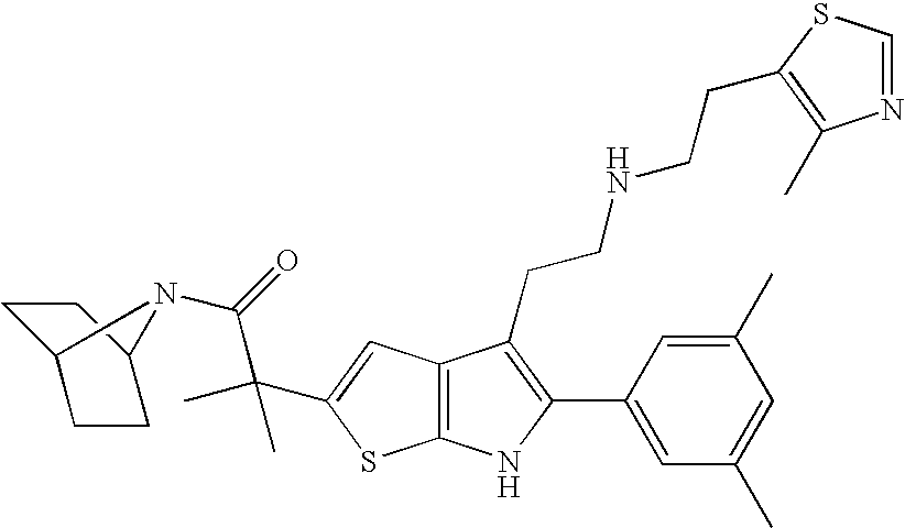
C1C2CCC(C1)N2C(=O)C(C)(C)C1=CC2=C(S1)NC(C1=CC(C)=CC(C)=C1)=C2CCNCCC1=C(C)N=CS1
